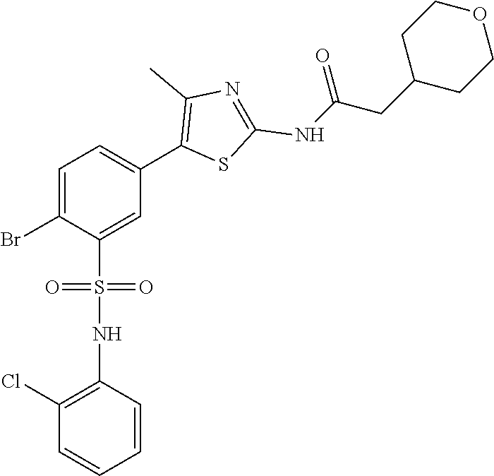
BrC1=CC=C(C2=C(C)N=C(NC(CC3CCOCC3)=O)S2)C=C1S(NC1=C(Cl)C=CC=C1)(=O)=O
